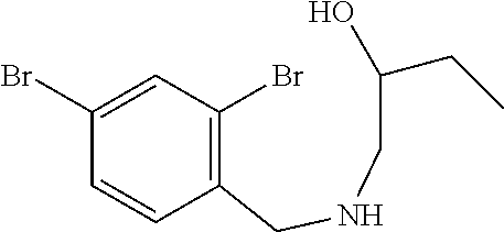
C1(Br)=CC(Br)=C(CNCC(CC)O)C=C1
